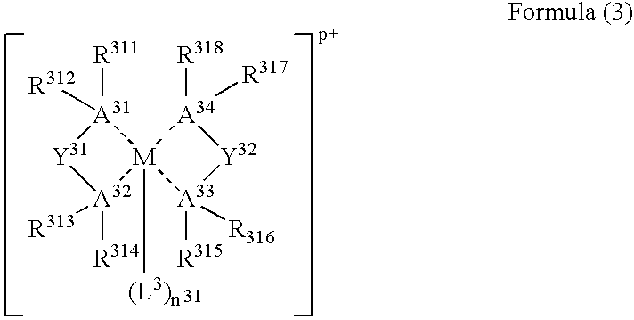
[Y31]1[A32]([R314])([R313])[M]2([(L3)n])([A31]1([R311])[R312])[A33]([R315])([R316])[Y32][A34]2([R318])[R317]
